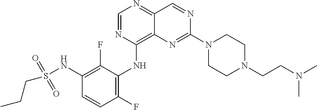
C1=NC(NC2=C(F)C=CC(NS(CCC)(=O)=O)=C2F)=C2C(=N1)C=NC(N1CCN(CCN(C)C)CC1)=N2
